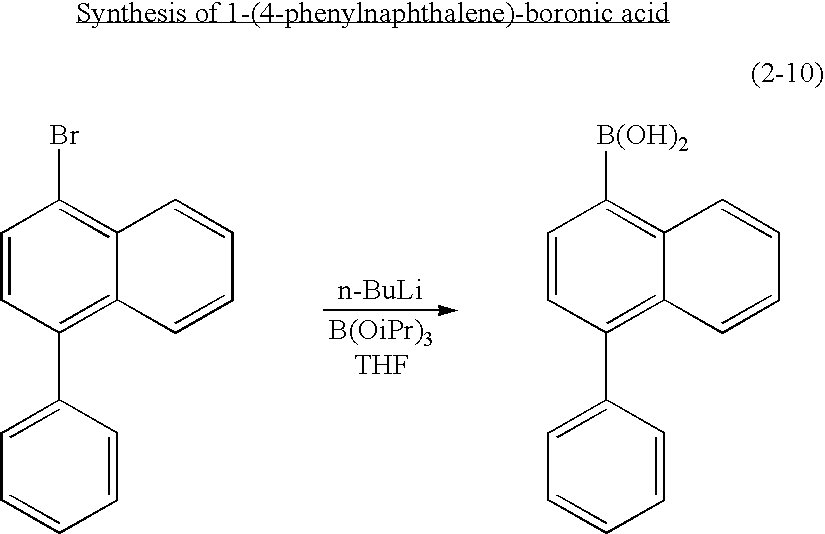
[n-BuLi].C1=CC(C2=CC=CC=C2)=C2C(=C1Br)C=CC=C2.C1=CC(C2=CC=CC=C2)=C2C(=C1[B(OH)2])C=CC=C2
